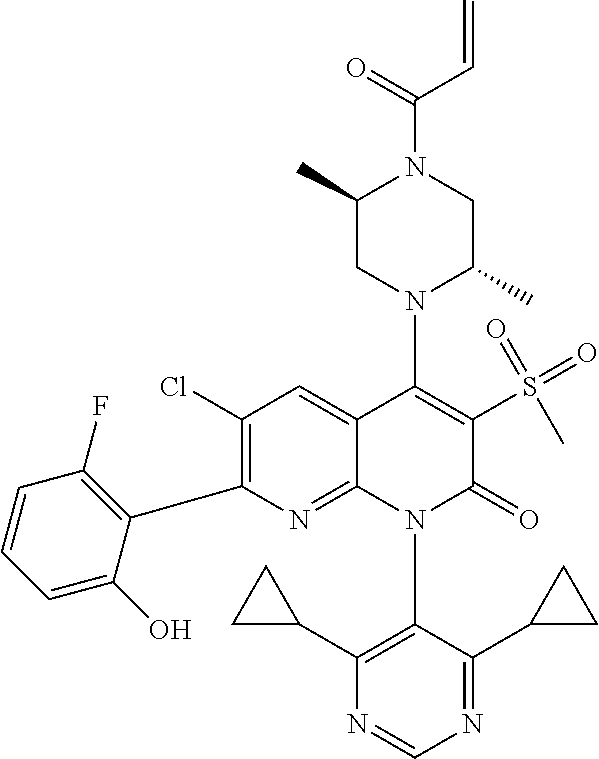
C1(Cl)=C(C2=C(F)C=CC=C2O)N=C2C(=C1)C(N1C(C)CN(C(=O)C=C)C(C)C1)=C(S(C)(=O)=O)C(=O)N2C1=C(C2CC2)N=CN=C1C1CC1
